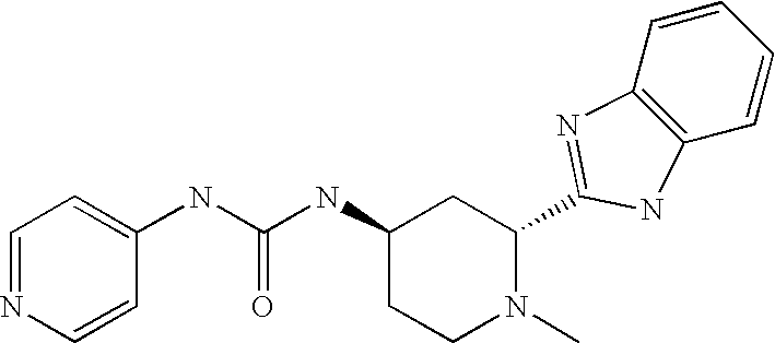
C1=NC=CC(NC(NC2CCN(C)C(C3=NC4=C(C=CC=C4)N3)C2)=O)=C1
